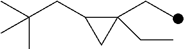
C1(CC)(CC)C(CC(C)(C)C)C1
